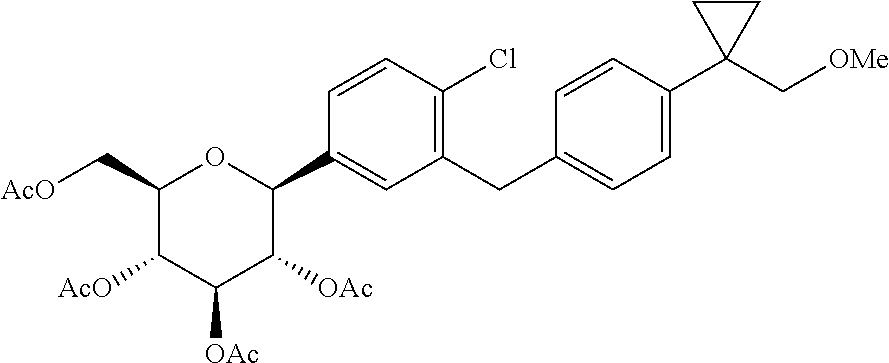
C([OMe])C1(C2=CC=C(CC3=C(Cl)C=CC(C4OC(C[AcO])C([AcO])C([OAc])C4[OAc])=C3)C=C2)CC1
